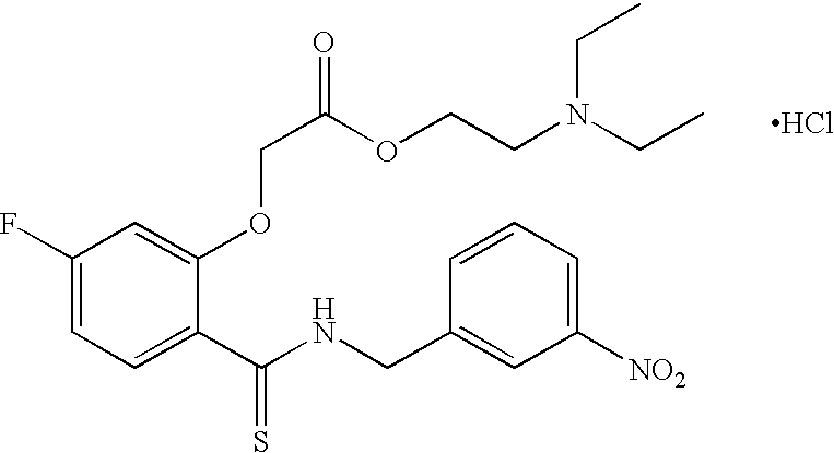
C1(F)=CC=C(C(NCC2=CC([NO2])=CC=C2)=S)C(OCC(OCCN(CC)CC)=O)=C1.Cl
